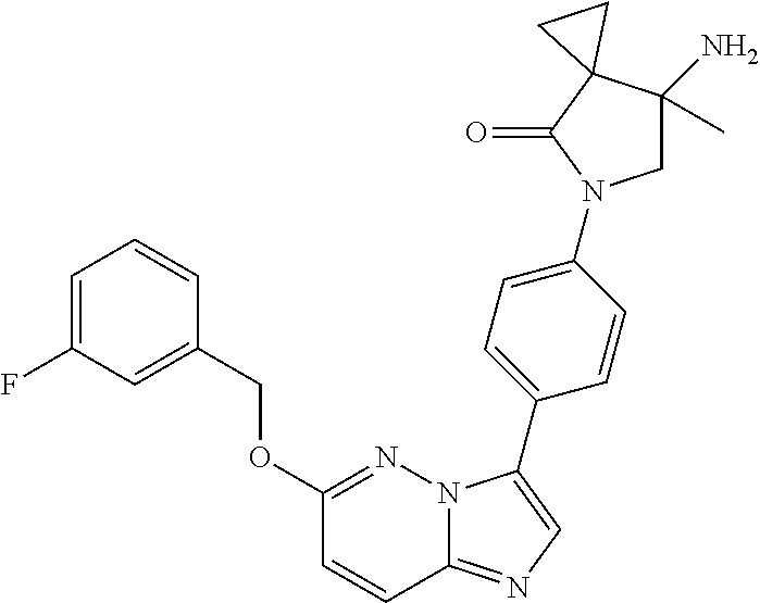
C1=C(F)C=C(COC2=NN3C(=NC=C3C3=CC=C(N4CC(C)(N)C5(C4=O)CC5)C=C3)C=C2)C=C1
